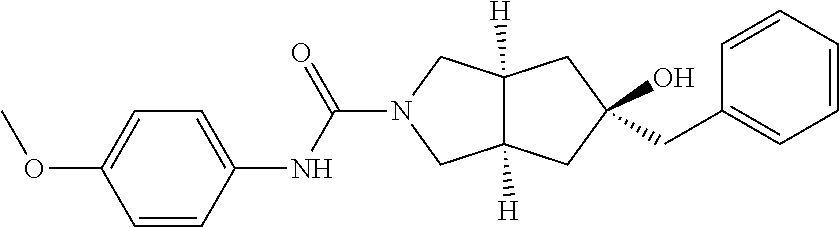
C1(CC2=CC=CC=C2)(O)CC2([H])CN(C(NC3=CC=C(OC)C=C3)=O)CC2([H])C1
